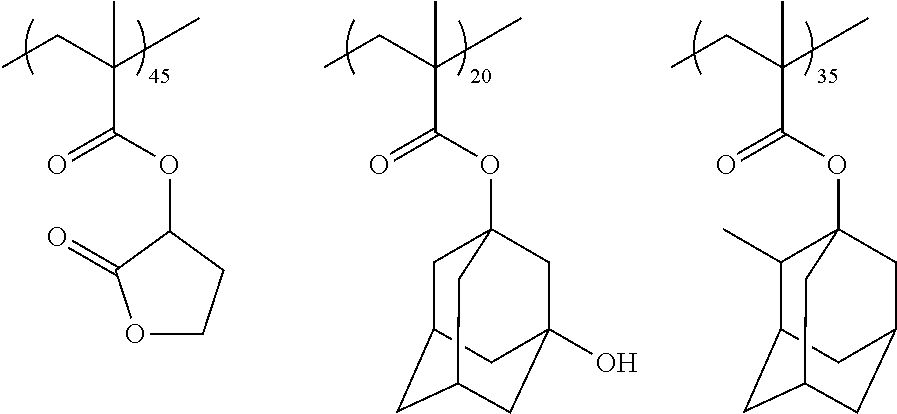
C(=O)(C(CC)(C)C)OC1C(=O)OCC1.C(OC12CC3CC(CC(O)(C1)C3)C2)(=O)C(CC)(C)C.C(OC12C(C)C3CC(CC(C1)C3)C2)(=O)C(CC)(C)C
